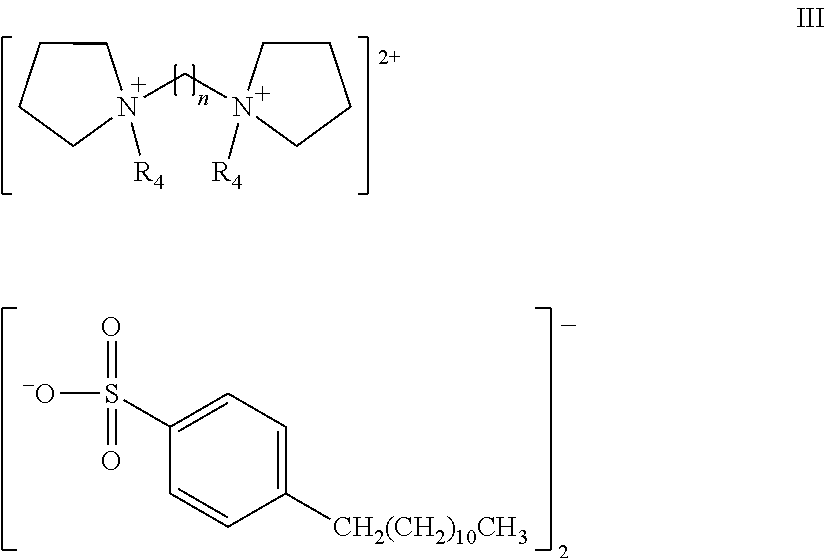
C1CCN(CN2([R4])CCCC2)([R4])C1.C1(S([-O])(=O)=O)=CC=C([CH2(CH2)10CH3])C=C1
